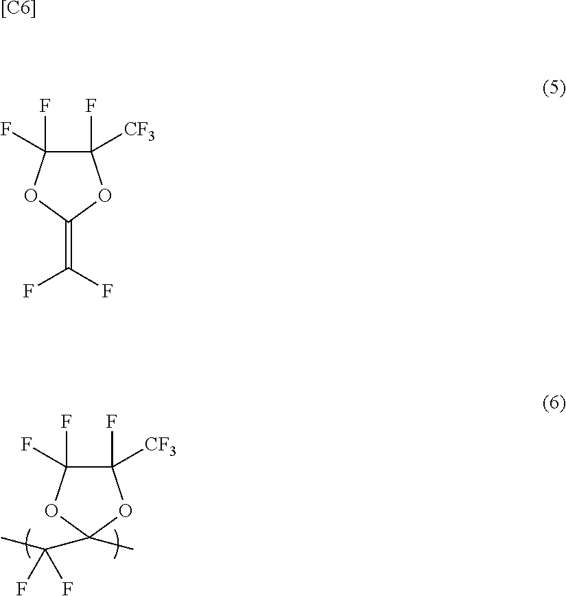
C1(F)([CF3])C(F)(F)OC(=C(F)F)O1.C1(F)([CF3])C(F)(F)OC(C)(C(C)(F)F)O1.[[C6]]
